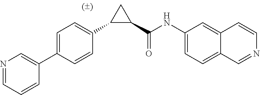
C1=C(C2=CN=CC=C2)C=CC(C2C(C(NC3=CC=C4C=NC=CC4=C3)=O)C2)=C1
